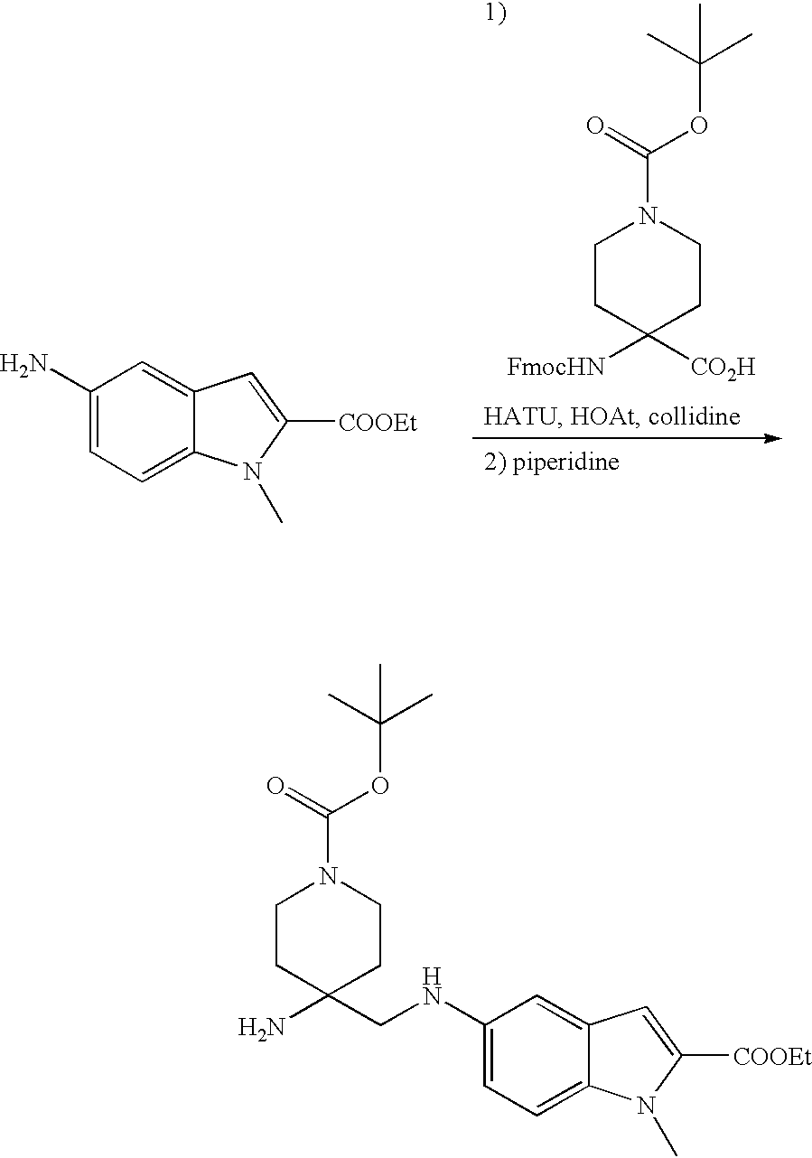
C1(N)=CC=C2C(=C1)C=C([COOEt])N2C.C1CC([FmocHN])([CO2H])CCN1C(=O)OC(C)(C)C.C1CC(N)(CNC2=CC=C3C(=C2)C=C([COOEt])N3C)CCN1C(=O)OC(C)(C)C
